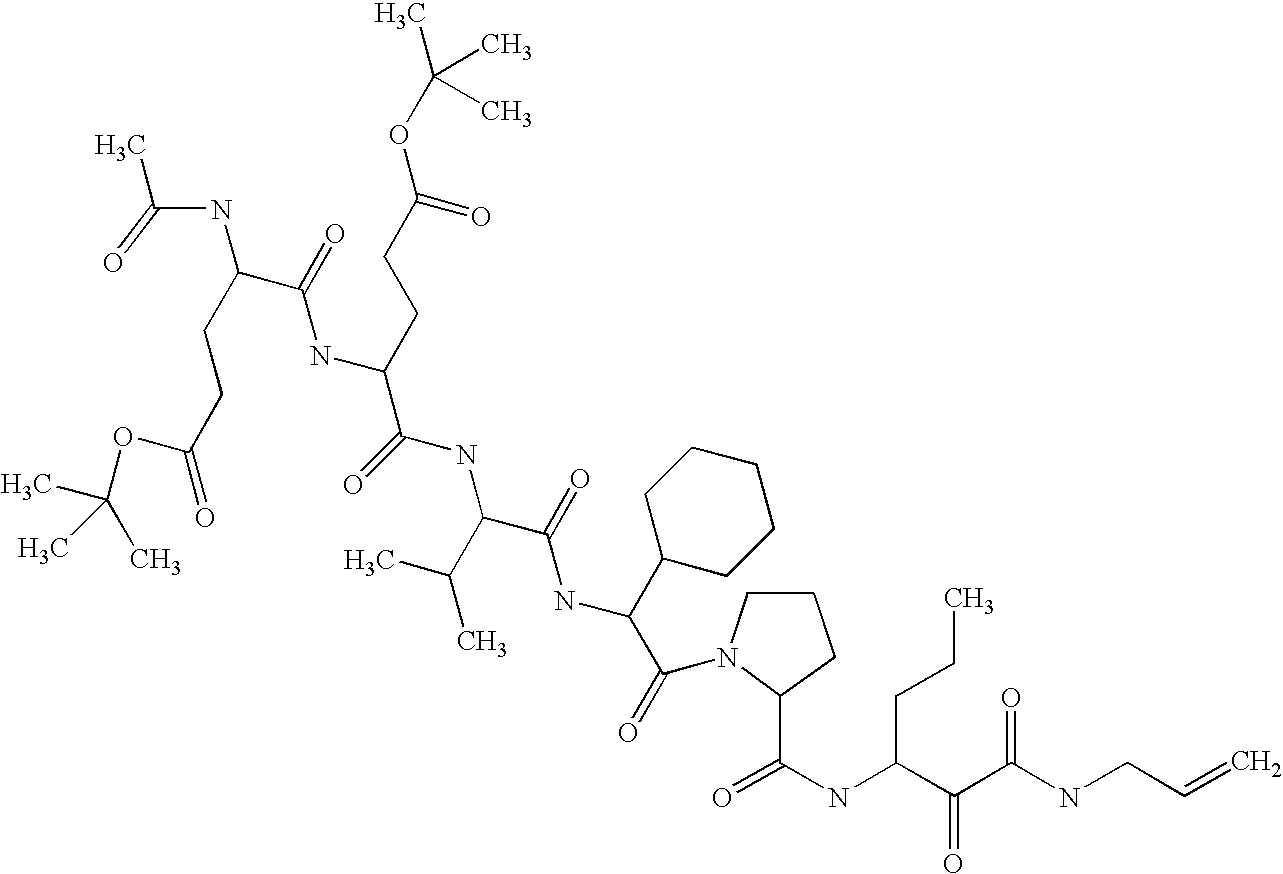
CC(C)(C)OC(=O)CCC(C(NC(CCC(OC(C)(C)C)=O)C(NC(C(C)C)C(NC(C1CCCCC1)C(=O)N1CCCC1C(NC(C(C(NCC=C)=O)=O)CCC)=O)=O)=O)=O)NC(C)=O
